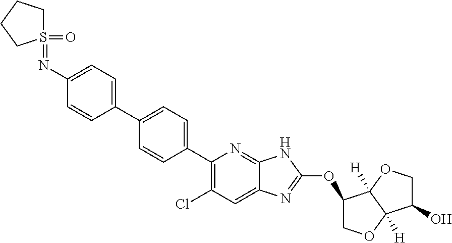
C1(C2=CC=C(C3=CC=C(N=S4(=O)CCCC4)C=C3)C=C2)=C(Cl)C=C2C(=N1)NC(OC1COC3([H])C1([H])OCC3O)=N2
